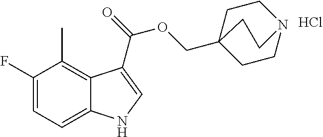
C1(F)=CC=C2C(=C1C)C(C(=O)OCC13CCN(CC1)CC3)=CN2.Cl
